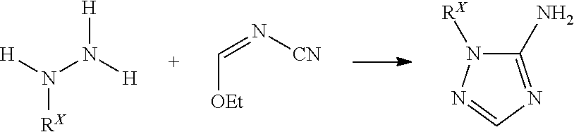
[H]N(N([H])[H])[RX].C(=N[CN])[OEt].C1(N)=NC=NN1[RX]
